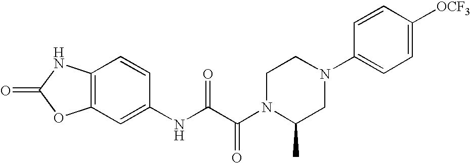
O=C1OC2=C(N1)C=CC(NC(C(N1C(C)CN(C3=CC=C([OCF3])C=C3)CC1)=O)=O)=C2
